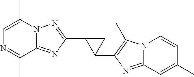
C12=NC(C3C(C4=C(C)N5C(=N4)C=C(C)C=C5)C3)=NN1C(C)=CN=C2C
